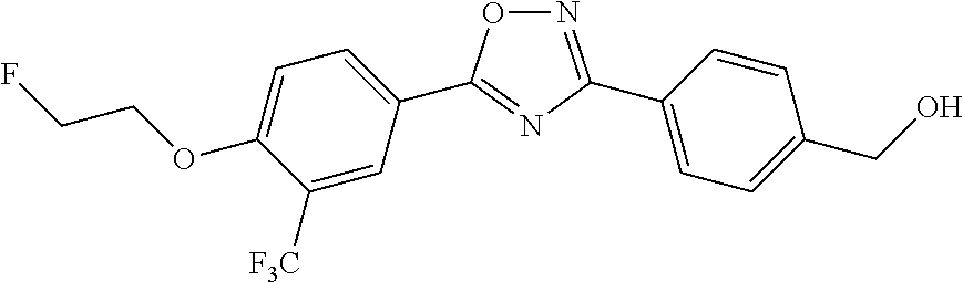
O1N=C(C2=CC=C(CO)C=C2)N=C1C1=CC=C(OCCF)C([F3C])=C1
